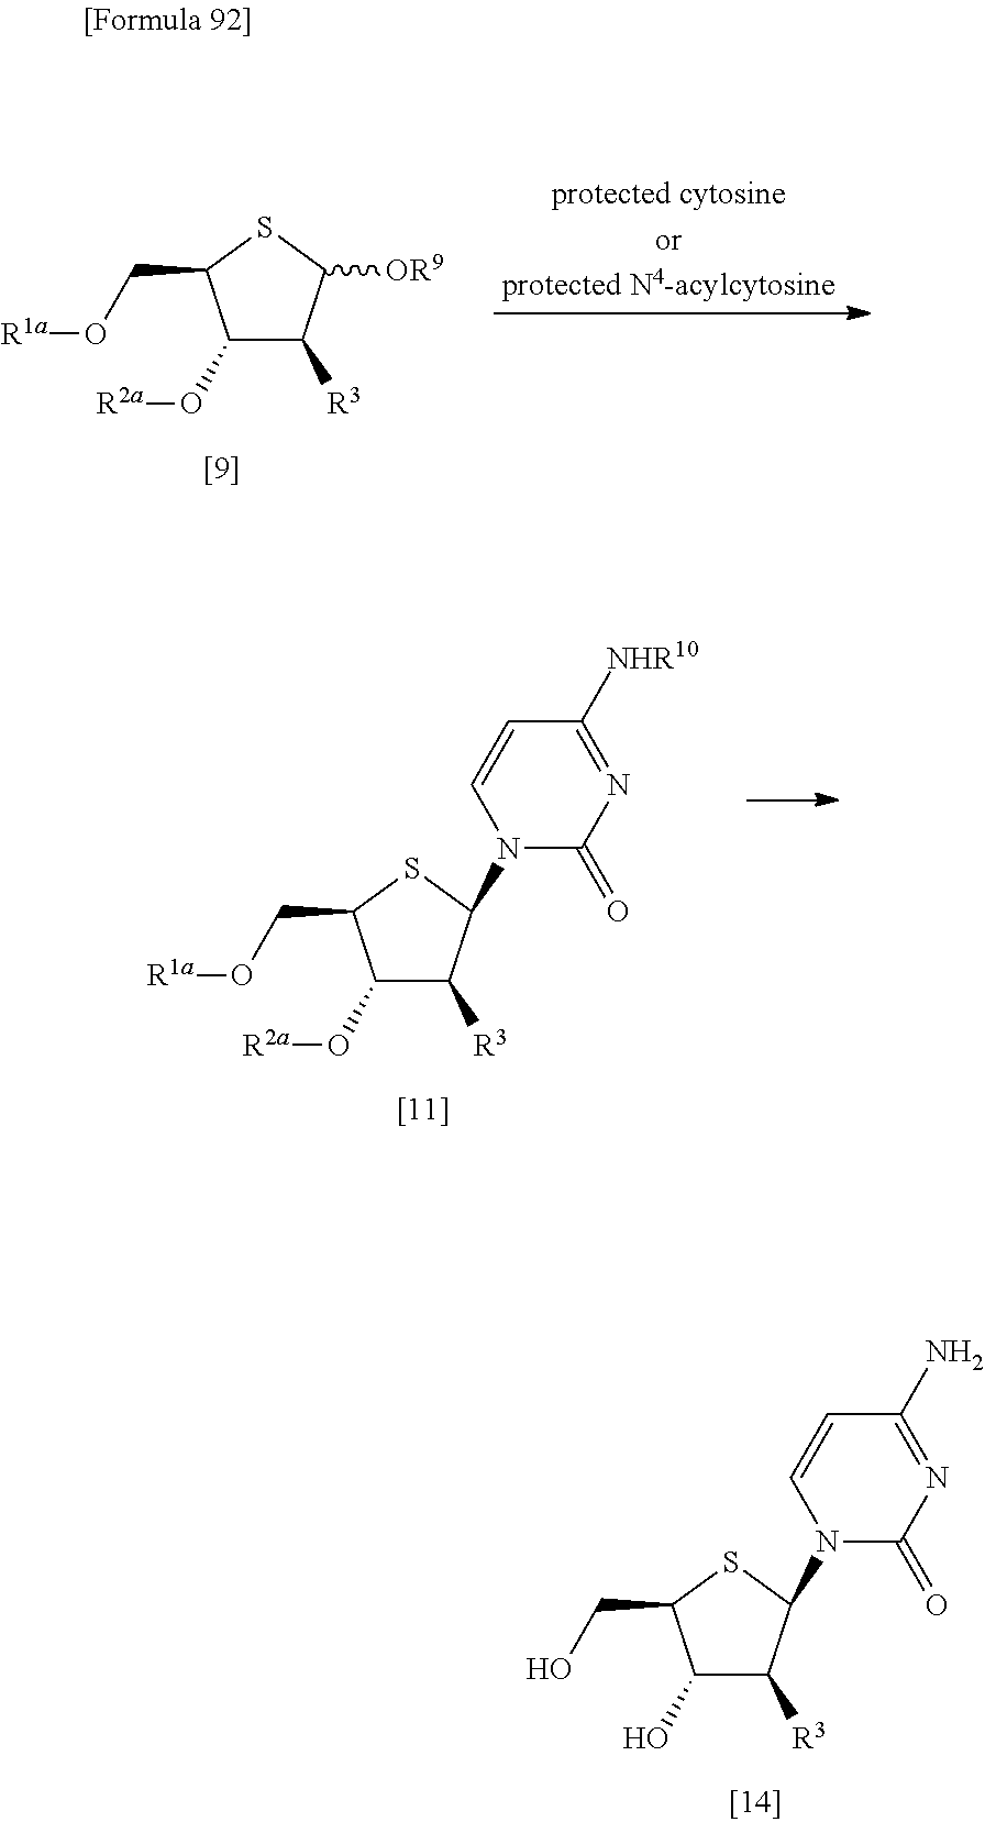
C1(O[R2a])C([R3])C([OR9])SC1CO[R1a].C1(O[R2a])C([R3])C(N2C(=O)N=C([NHR10])C=C2)SC1CO[R1a].C1(O)C([R3])C(N2C(=O)N=C(N)C=C2)SC1CO
